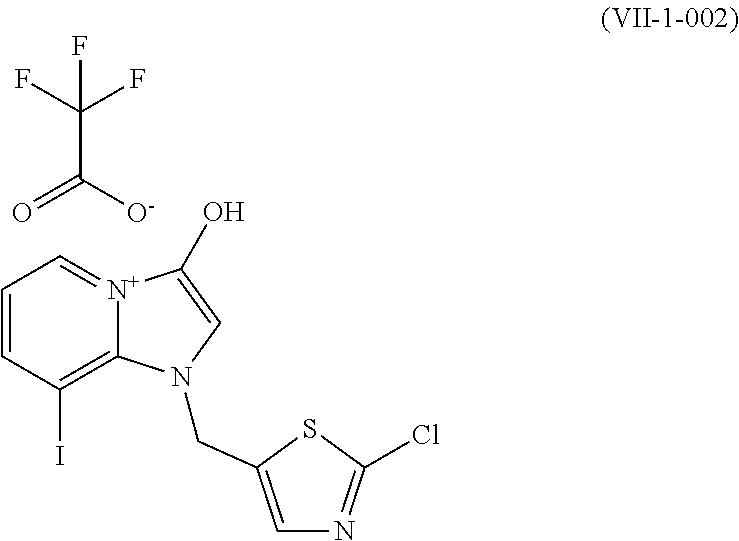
C1=CC(I)=C2[N+](=C1)C(O)=CN2CC1=CN=C(Cl)S1.C(C([O-])=O)(F)(F)F
